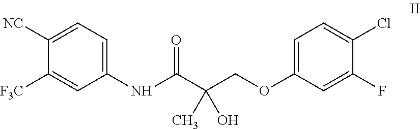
C1=C(OCC(C(=O)NC2=CC=C([NC])C([F3C])=C2)(C)O)C=C(F)C(Cl)=C1
